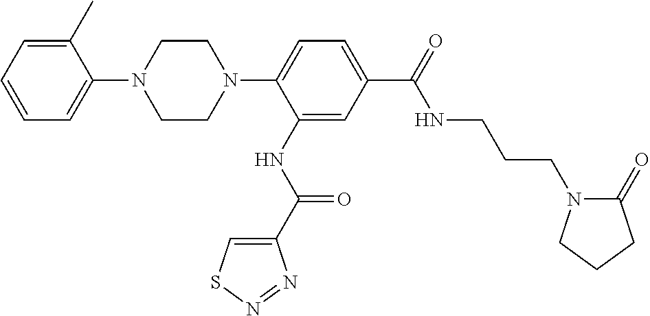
C1=C(C)C(N2CCN(C3=CC=C(C(NCCCN4C(=O)CCC4)=O)C=C3NC(=O)C3=CSN=N3)CC2)=CC=C1
